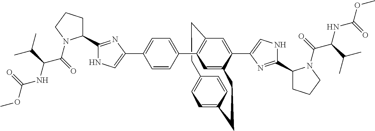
C1=C2C=CC(=C1)CCC1=CC(C3=CC=C(C4=CNC(C5CCCN5C(C(NC(OC)=O)C(C)C)=O)=N4)C=C3)=C(C=C1C1=CNC(C3CCCN3C(C(NC(OC)=O)C(C)C)=O)=N1)CC2
